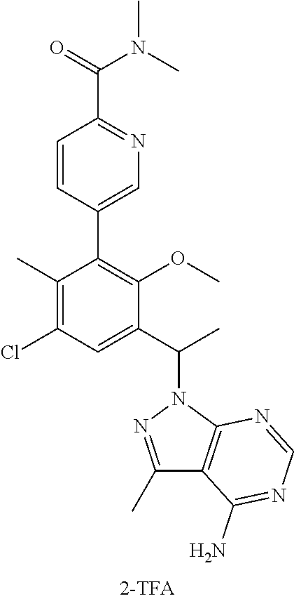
C1(C)=NN(C(C)C2=CC(Cl)=C(C)C(C3=CN=C(C(N(C)C)=O)C=C3)=C2OC)C2=C1C(N)=NC=N2
